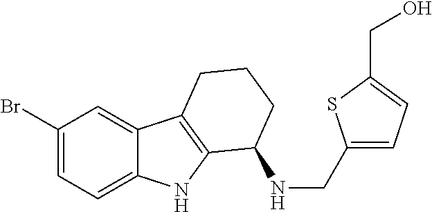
C1(Br)=CC=C2C(=C1)C1=C(N2)C(NCC2=CC=C(CO)S2)CCC1
